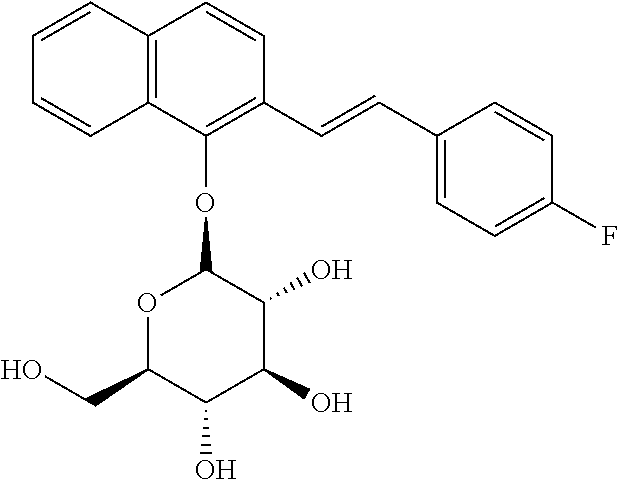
C1=CC2=C(C=C1)C(OC1OC(CO)C(O)C(O)C1O)=C(C=CC1=CC=C(F)C=C1)C=C2
